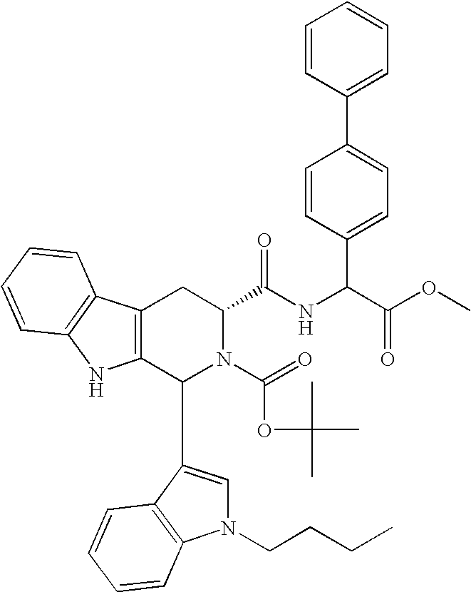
C1(C2=CN(CCCC)C3=C2C=CC=C3)N(C(=O)OC(C)(C)C)C(C(=O)NC(C(OC)=O)C2=CC=C(C3=CC=CC=C3)C=C2)CC2=C1NC1=C2C=CC=C1
